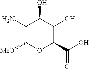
C1(N)C([MeO])OC(C(O)=O)C(O)C1O
